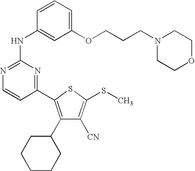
C1(NC2=CC(OCCCN3CCOCC3)=CC=C2)=NC=CC(C2=C(C3CCCCC3)C([CN])=C(SC)S2)=N1
